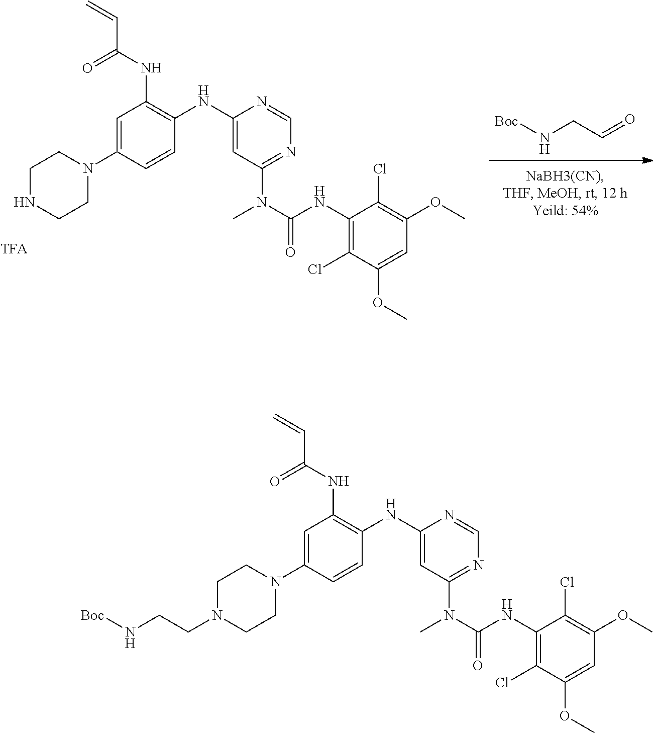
[Boc]NCC=O.C1=C(N2CCNCC2)C=CC(NC2=CC(N(C)C(NC3=C(Cl)C(OC)=CC(OC)=C3Cl)=O)=NC=N2)=C1NC(C=C)=O.C1=C(N2CCN(CCN[Boc])CC2)C=CC(NC2=CC(N(C)C(NC3=C(Cl)C(OC)=CC(OC)=C3Cl)=O)=NC=N2)=C1NC(C=C)=O
